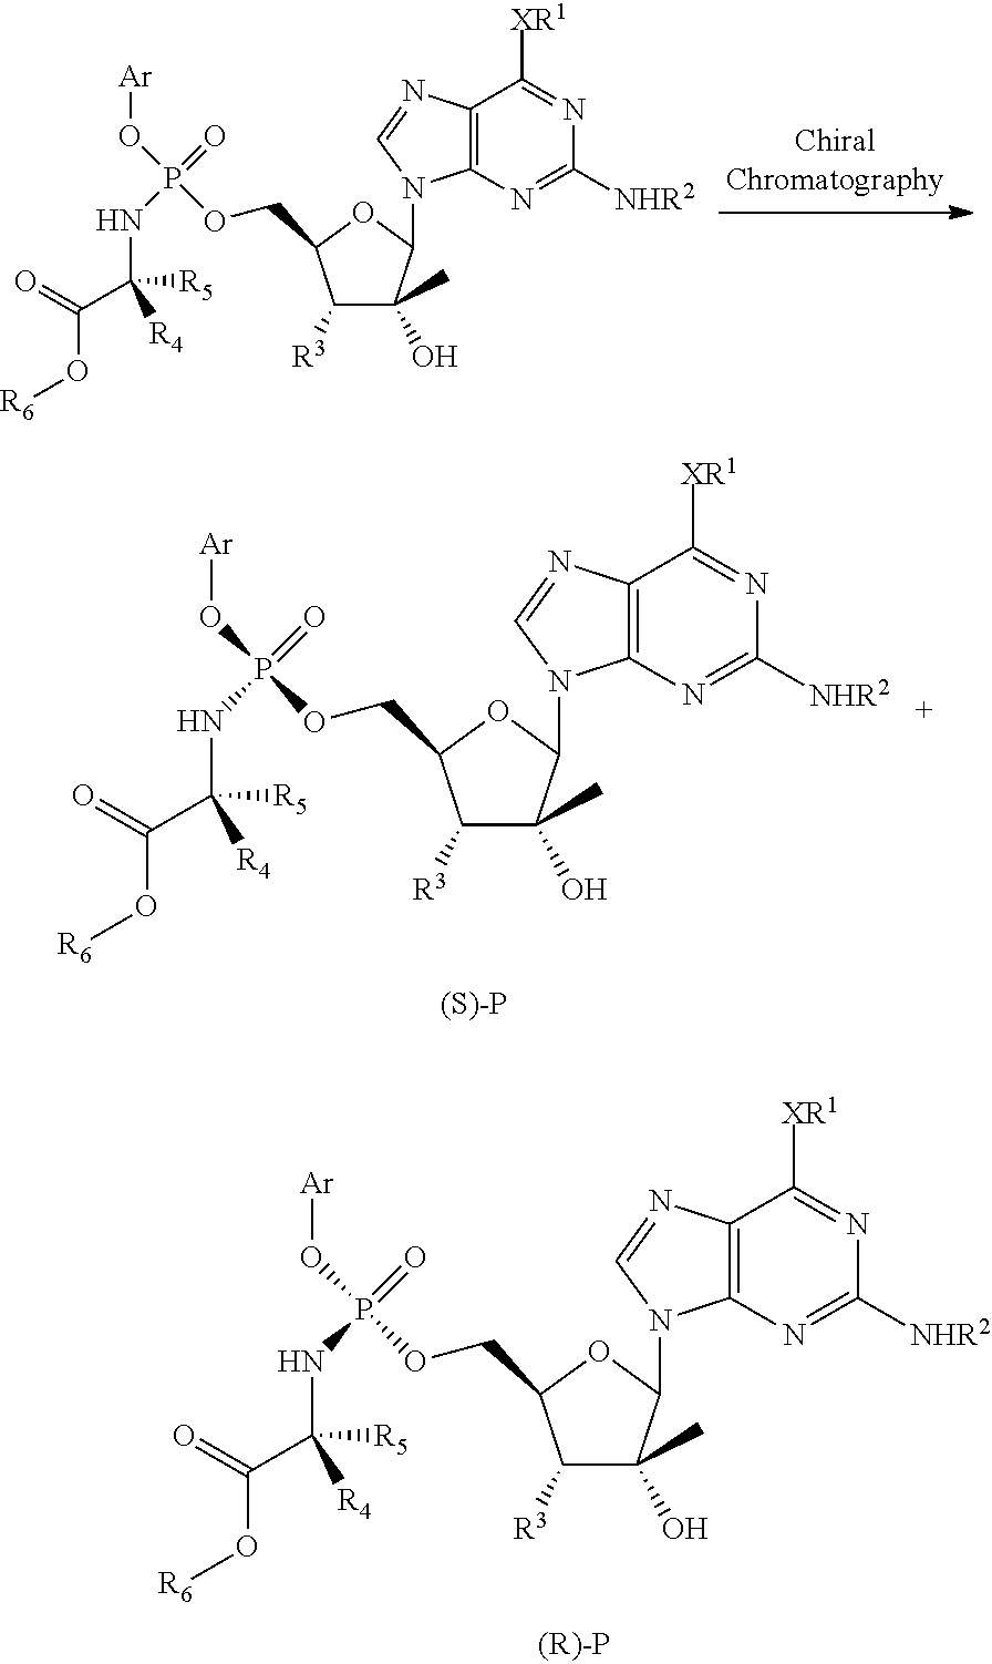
C1([R3])C(O)(C)C(N2C3=C(C([XR1])=NC([NHR2])=N3)N=C2)OC1COP(O[Ar])(=O)NC(C(O[R6])=O)([R5])[R4].C1([R3])C(O)(C)C(N2C3=C(C([XR1])=NC([NHR2])=N3)N=C2)OC1COP(O[Ar])(=O)NC(C(O[R6])=O)([R5])[R4].C1([R3])C(O)(C)C(N2C3=C(C([XR1])=NC([NHR2])=N3)N=C2)OC1COP(O[Ar])(=O)NC(C(O[R6])=O)([R5])[R4]
